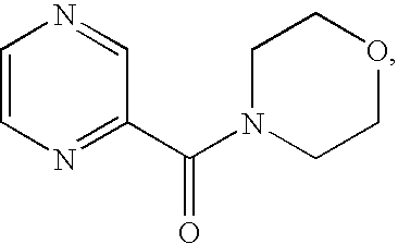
C1=CN=C(C(N2CCOCC2)=O)C=N1
